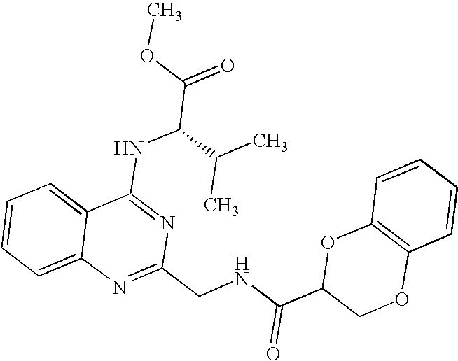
C12=CC=CC=C1N=C(CNC(C1COC3=C(O1)C=CC=C3)=O)N=C2NC(C(=O)OC)C(C)C
